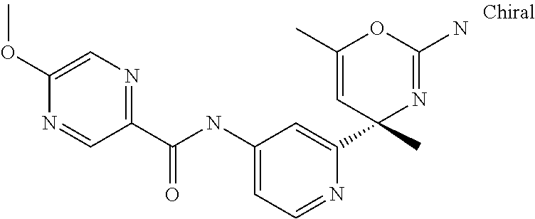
C1(C(NC2=CC=NC(C3(C)N=C(N)OC(C)=C3)=C2)=O)=NC=C(OC)N=C1
